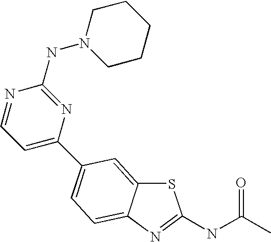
S1C2=CC(C3=CC=NC(NN4CCCCC4)=N3)=CC=C2N=C1NC(C)=O
